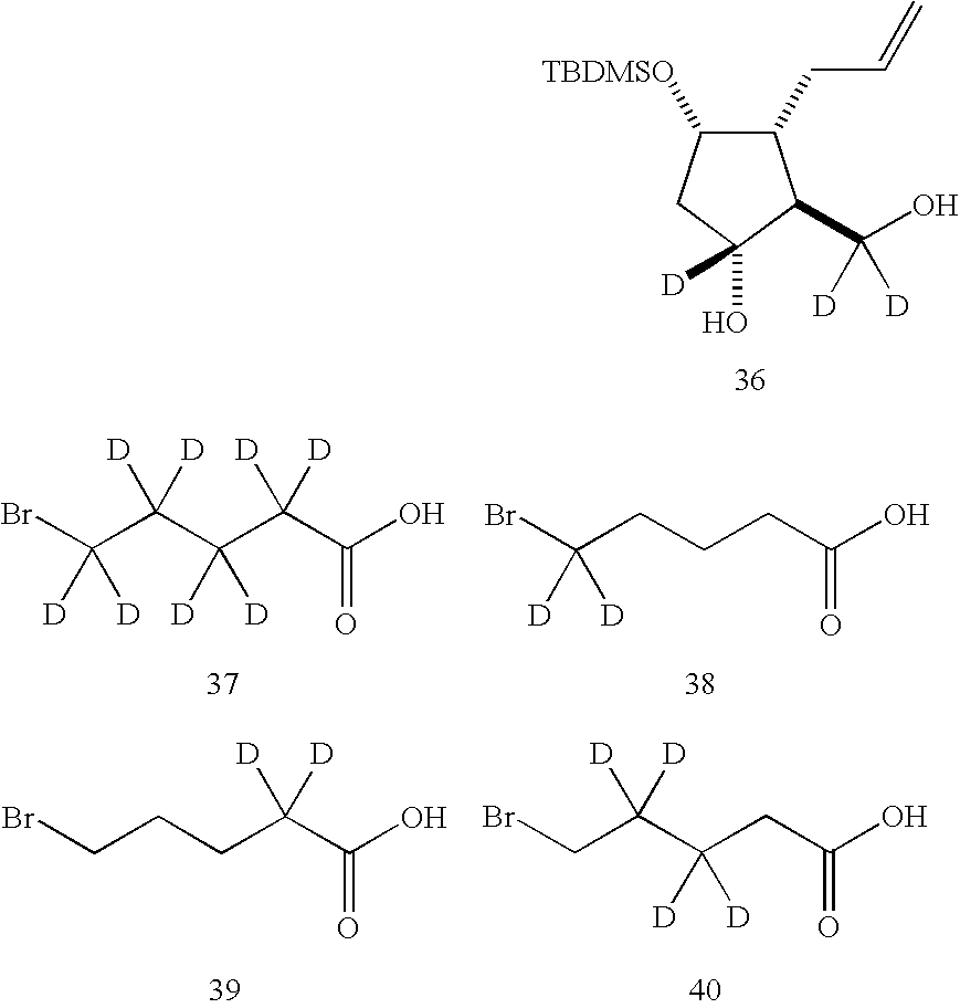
C1(CC=C)C([TBDMSO])CC(O)([D])C1C(O)([D])[D].C(Br)(C(C(C(C(=O)O)([D])[D])([D])[D])([D])[D])([D])[D].BrC(CCCC(O)=O)([D])[D].BrCCCC(C(O)=O)([D])[D].BrCC(C(CC(O)=O)([D])[D])([D])[D]
